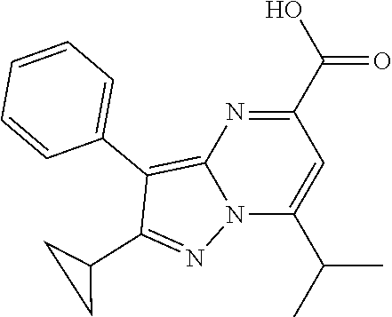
N12C(C(C)C)=CC(C(=O)O)=NC1=C(C1=CC=CC=C1)C(C1CC1)=N2
